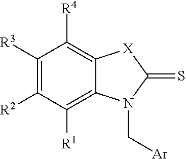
C1([R3])=C([R2])C([R1])=C2C(=C1[R4])[X]C(=S)N2C[Ar]
